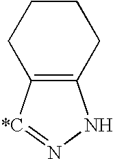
C12=C([*C]=NN1)CCCC2
